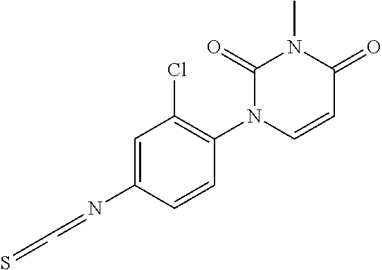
C1=C(N=CC=S)C=CC(N2C=CC(=O)N(C)C2=O)=C1Cl
